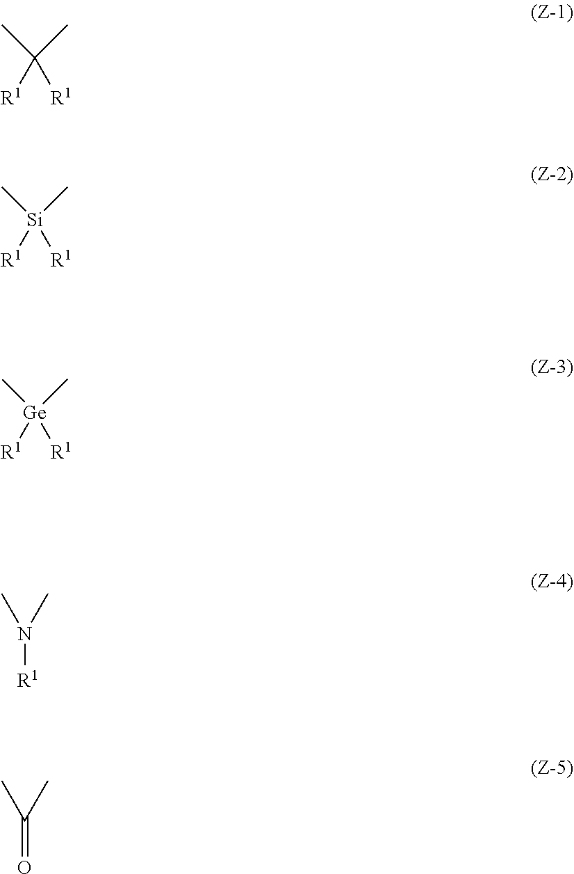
CC(C)([R1])[R1].C[Si](C)([R1])[R1].C[Ge](C)([R1])[R1].N([R1])(C)C.C(=O)(C)C
